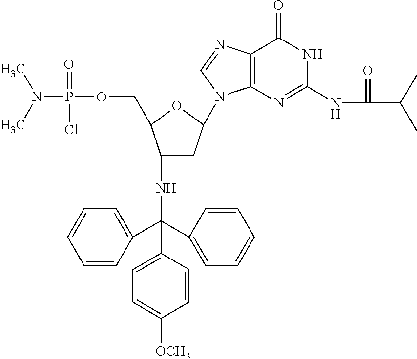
CN(C)P(OCC1C(NC(C2=CC=CC=C2)(C2=CC=CC=C2)C2=CC=C([OCH3])C=C2)CC(N2C3=C(C(=O)NC(NC(C(C)C)=O)=N3)N=C2)O1)(=O)Cl
